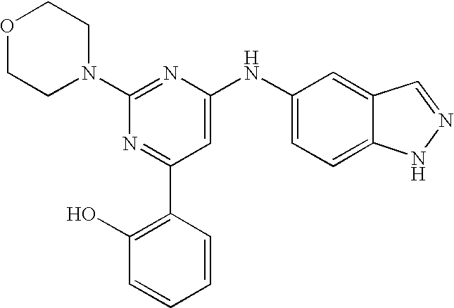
C1(N2CCOCC2)=NC(NC2=CC=C3C(=C2)C=NN3)=CC(C2=C(O)C=CC=C2)=N1
